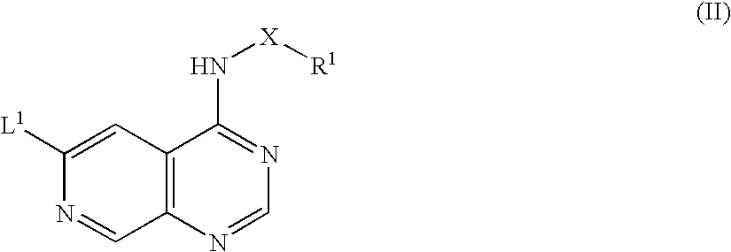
C12=C(N=CN=C1N[X][R1])C=NC([L1])=C2
